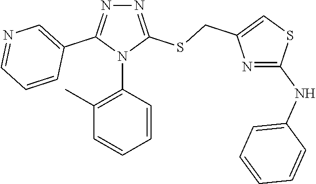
N1=C(SCC2=CSC(NC3=CC=CC=C3)=N2)N(C2=C(C)C=CC=C2)C(C2=CN=CC=C2)=N1
